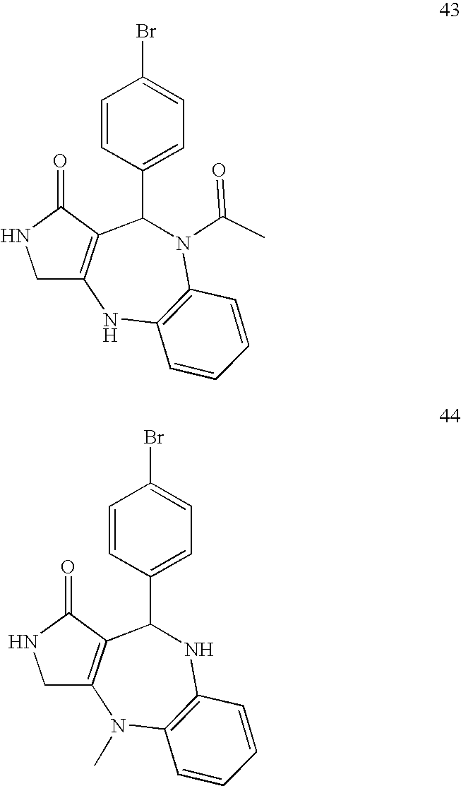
C1C2=C(C(=O)N1)C(C1=CC=C(Br)C=C1)N(C(C)=O)C1=C(N2)C=CC=C1.C1C2=C(C(=O)N1)C(C1=CC=C(Br)C=C1)NC1=C(N2C)C=CC=C1
